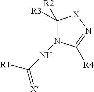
C1([R3])([R2])N(NC(=[X])[R1])C([R4])=N[X]1
